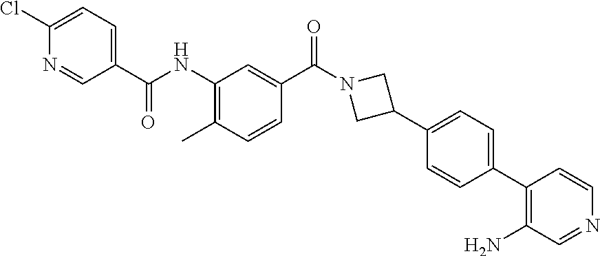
C1(C(NC2=C(C)C=CC(C(N3CC(C4=CC=C(C5=C(N)C=NC=C5)C=C4)C3)=O)=C2)=O)=CC=C(Cl)N=C1
